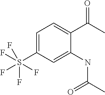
C1=C(S(F)(F)(F)(F)F)C=C(NC(=O)C)C(C(C)=O)=C1
